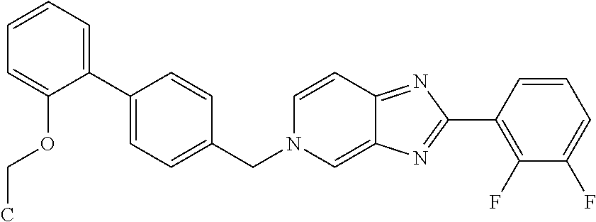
C1=CC=C(C2=CC=C(CN3C=C4C(=NC(C5=C(F)C(F)=CC=C5)=N4)C=C3)C=C2)C(OCC)=C1
